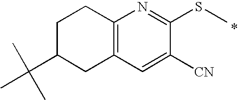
C1C(C(C)(C)C)CC2=C(C1)N=C(SC)C([CN])=C2
